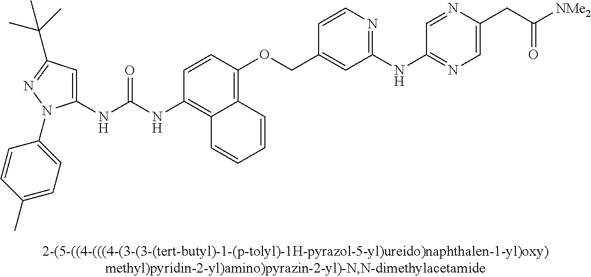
C1(NC(NC2=C3C(=C(OCC4=CC(NC5=NC=C(CC([NMe2])=O)N=C5)=NC=C4)C=C2)C=CC=C3)=O)=CC(C(C)(C)C)=NN1C1=CC=C(C)C=C1
